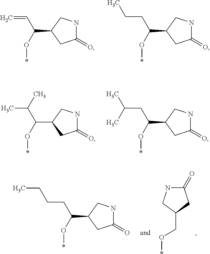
C1(=O)NCC(C(C=C)O*)C1.C1(=O)NCC(C(CCC)O*)C1.C1(=O)NCC(C(C(C)C)O*)C1.C1(=O)NCC(C(CC(C)C)O*)C1.C1(=O)NCC(C(CCCC)O*)C1.C1(=O)NCC(CO*)C1
